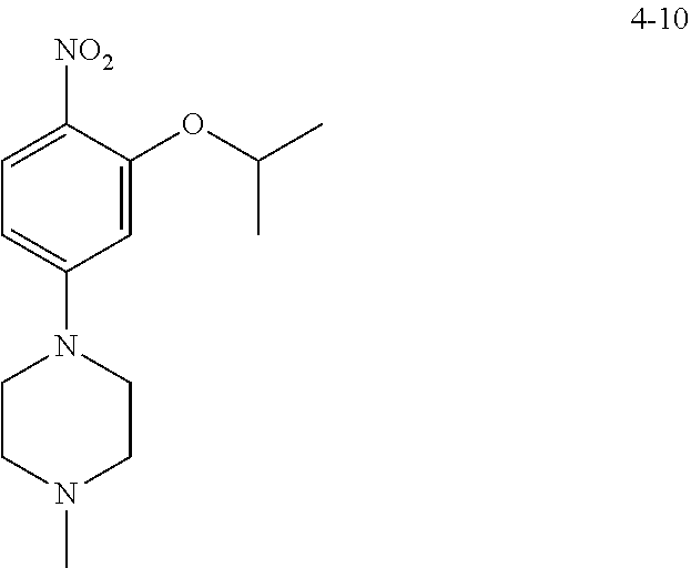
[NO2]C1=CC=C(N2CCN(C)CC2)C=C1OC(C)C
